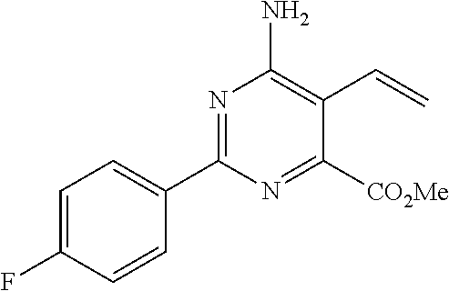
C1(C2=NC(N)=C(C=C)C([CO2Me])=N2)=CC=C(F)C=C1
